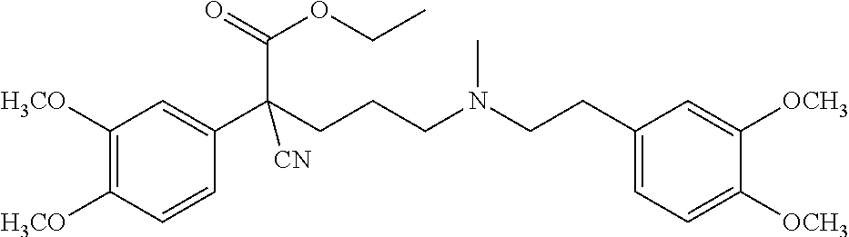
C1([H3CO])=C([H3CO])C=CC(C(CCCN(CCC2=CC=C([OCH3])C([OCH3])=C2)C)(C(=O)OCC)[CN])=C1
